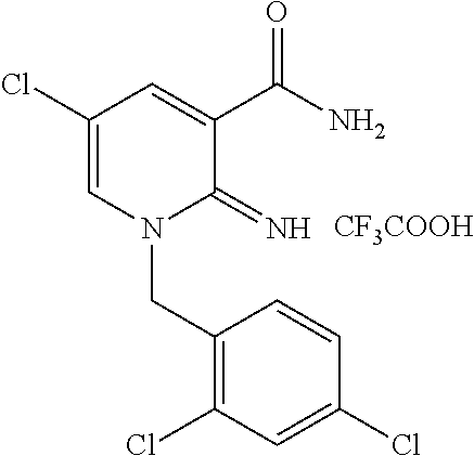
C1(Cl)=CN(CC2=C(Cl)C=C(Cl)C=C2)C(=N)C(C(N)=O)=C1.[CF3COOH]
